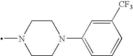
C1CN(C)CCN1C1=CC=CC([CF3])=C1
